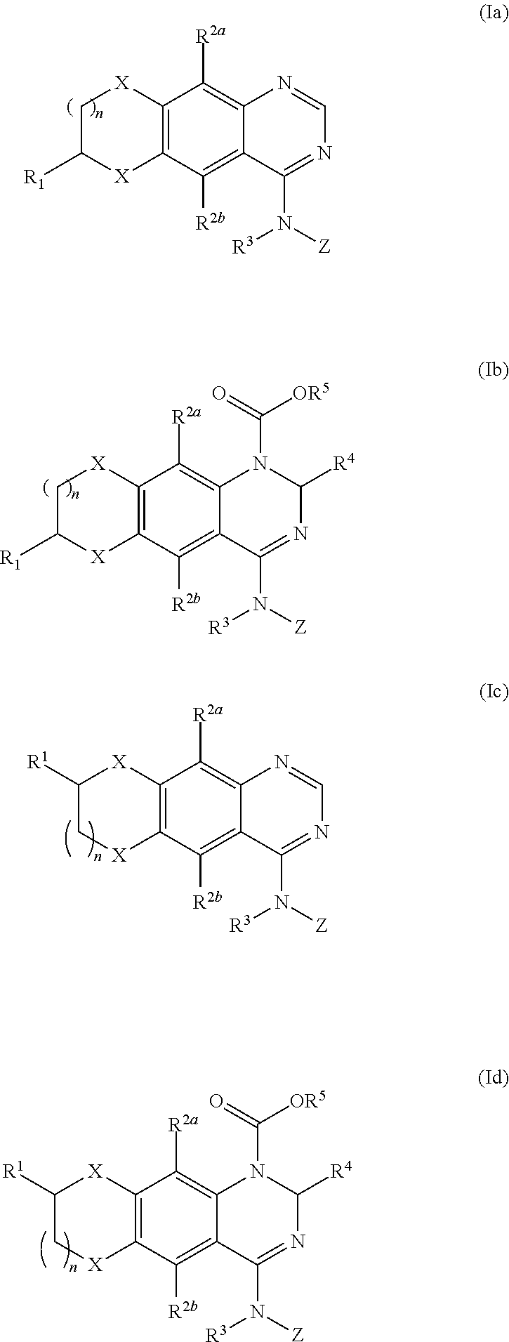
C12=C(C([R2b])=C3C(=C1[R2a])N=CN=C3N([Z])[R3])[X]C([R1])C[X]2.C12=C(C([R2b])=C3C(=C1[R2a])N(C(=O)[OR5])C([R4])N=C3N([Z])[R3])[X]C([R1])C[X]2.C12=C(C([R2b])=C3C(=C1[R2a])N=CN=C3N([Z])[R3])[X]CC([R1])[X]2.C12=C(C([R2b])=C3C(=C1[R2a])N(C(=O)[OR5])C([R4])N=C3N([Z])[R3])[X]CC([R1])[X]2
